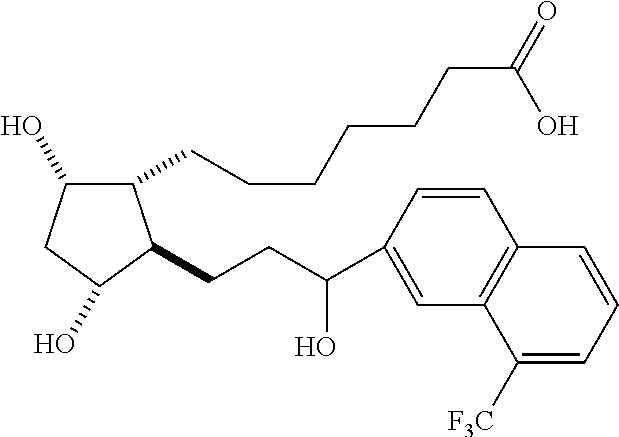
C1(CCCCCCC(=O)O)C(O)CC(O)C1CCC(O)C1=CC2=C(C=C1)C=CC=C2[F3C]
